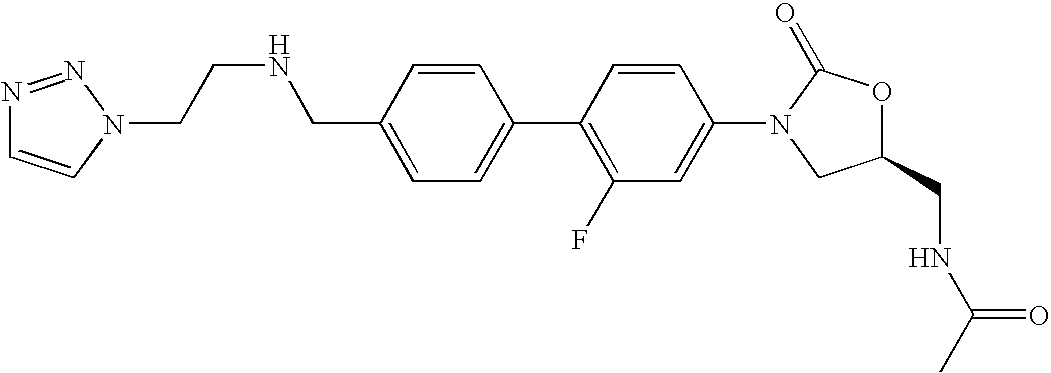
C1=C(CNCCN2N=NC=C2)C=CC(C2=C(F)C=C(N3CC(CNC(C)=O)OC3=O)C=C2)=C1
